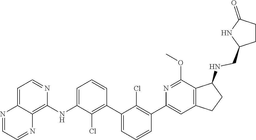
C1=NC2=CC=NC(NC3=CC=CC(C4=CC=CC(C5=CC6=C(C(OC)=N5)C(NCC5NC(=O)CC5)CC6)=C4Cl)=C3Cl)=C2N=C1
